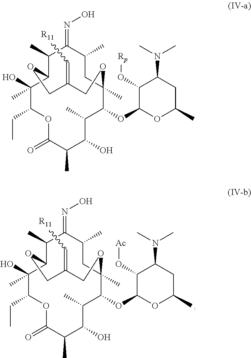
C1(C)C2C(O)(C)C(CC)OC(=O)C(C)C(O)C(C)C(OC3OC(C)CC(N(C)C)C3O[Rp])C(C)(CC(C)C1=NO)OCC(=C[R11])CO2.C1(C)C2C(O)(C)C(CC)OC(=O)C(C)C(O)C(C)C(OC3OC(C)CC(N(C)C)C3O[Ac])C(C)(CC(C)C1=NO)OCC(=C[R11])CO2
